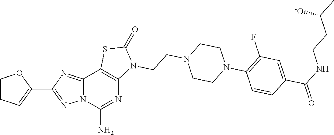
C1=CC=C(C2=NN3C(=N2)C2=C(N=C3N)N(CCN3CCN(C4=C(F)C=C(C(NCCC(C)[-O])=O)C=C4)CC3)C(=O)S2)O1
